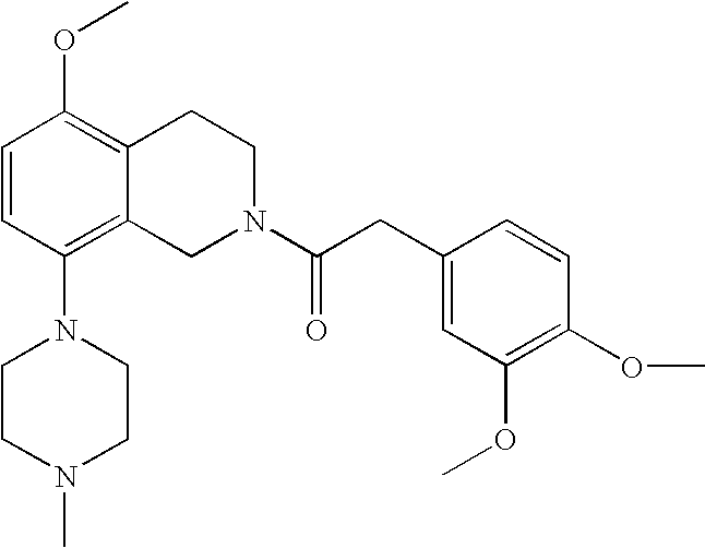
C1=CC(N2CCN(C)CC2)=C2C(=C1OC)CCN(C(CC1=CC(OC)=C(OC)C=C1)=O)C2
